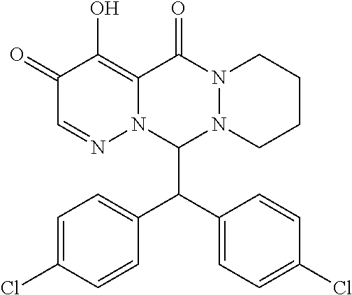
C1(=O)C=NN2C(=C1O)C(=O)N1N(C2C(C2=CC=C(Cl)C=C2)C2=CC=C(Cl)C=C2)CCCC1
